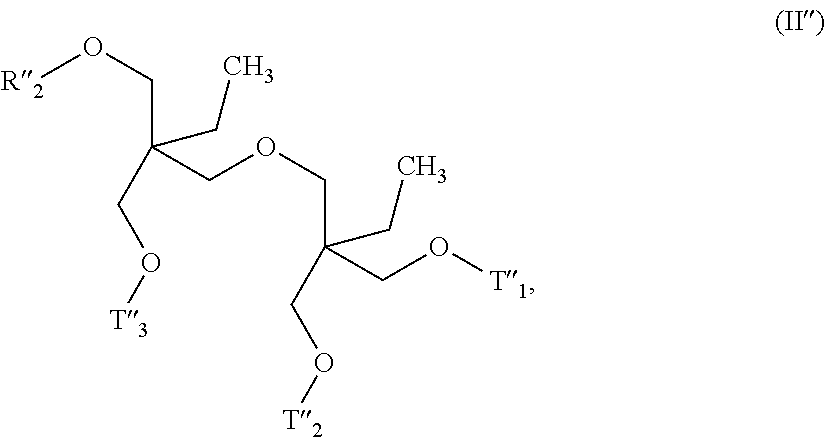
[R2]OCC(CC)(COCC(CC)(CO[T1])CO[T2])CO[T3]
